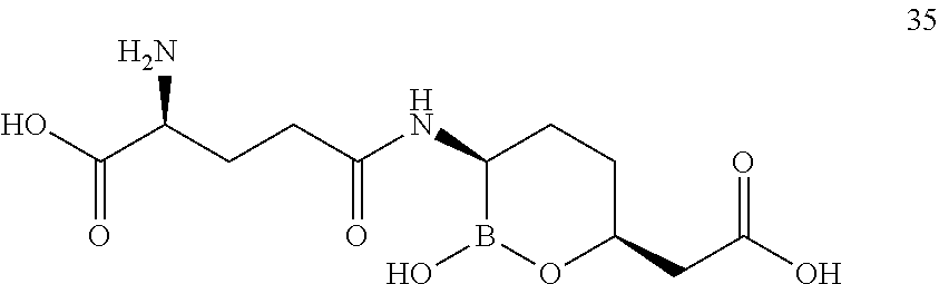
C(C(NC1B(O)OC(CC(O)=O)CC1)=O)CC(C(O)=O)N
